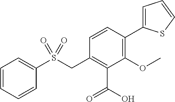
C1=CC=CC(S(CC2=C(C(=O)O)C(OC)=C(C3=CC=CS3)C=C2)(=O)=O)=C1
